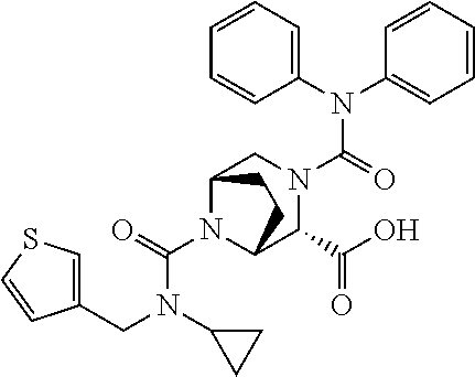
N(C(=O)N1CC2N(C(N(C3CC3)CC3=CSC=C3)=O)C(C1C(O)=O)CC2)(C1=CC=CC=C1)C1=CC=CC=C1
